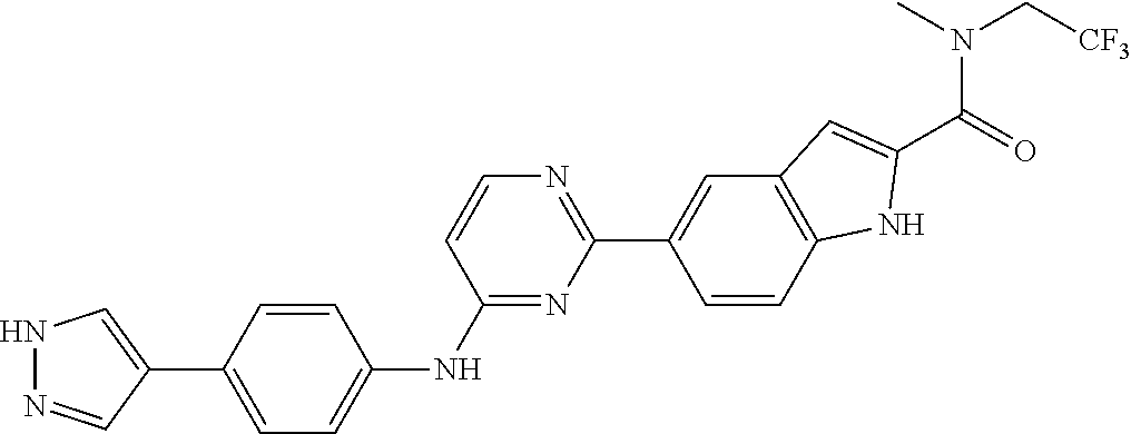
C12=C(NC(C(N(C[CF3])C)=O)=C1)C=CC(C1=NC=CC(NC3=CC=C(C4=CNN=C4)C=C3)=N1)=C2
